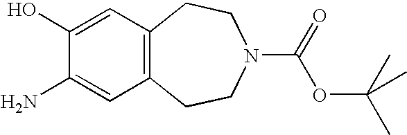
C12=C(CCN(C(OC(C)(C)C)=O)CC1)C=C(N)C(O)=C2
